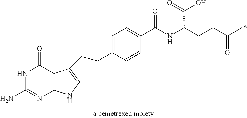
N1C(N)=NC2=C(C1=O)C(CCC1=CC=C(C(NC(CCC(C)=O)C(=O)O)=O)C=C1)=CN2
